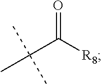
C(C([R8])=O)(C)(C)C
